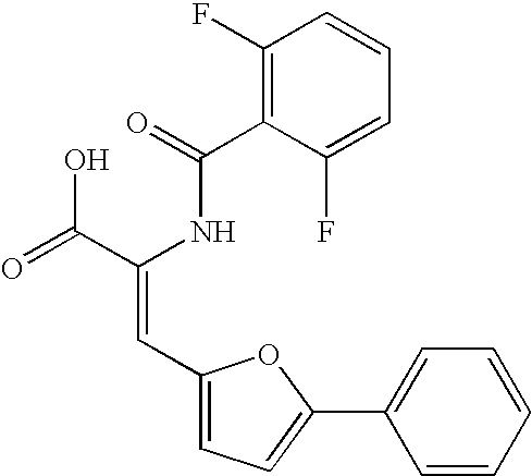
C1(C(=O)NC(C(=O)O)=CC2=CC=C(C3=CC=CC=C3)O2)=C(F)C=CC=C1F
